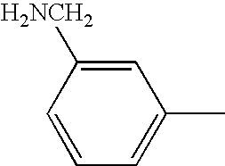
C1=C(C)C=C([H2NCH2])C=C1
